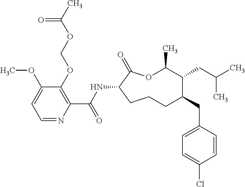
C1CC(NC(C2=C(OCOC(C)=O)C(OC)=CC=N2)=O)C(=O)OC(C)C(CC(C)C)C(CC2=CC=C(Cl)C=C2)C1
